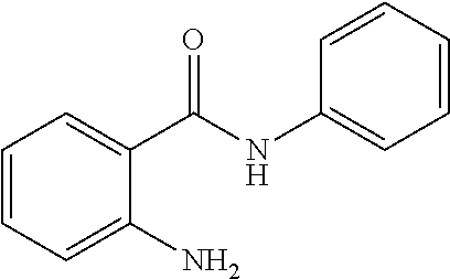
C1=CC=C(NC(C2=CC=CC=C2N)=O)C=C1
